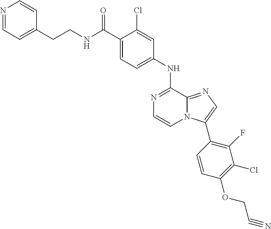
N1=C(NC2=CC=C(C(NCCC3=CC=NC=C3)=O)C(Cl)=C2)C2=NC=C(C3=C(F)C(Cl)=C(OCC#N)C=C3)N2C=C1
